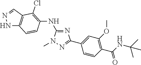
C1(NC2=C(Cl)C3=C(NN=C3)C=C2)=NC(C2=CC(OC)=C(C(=O)NC(C)(C)C)C=C2)=NN1C
